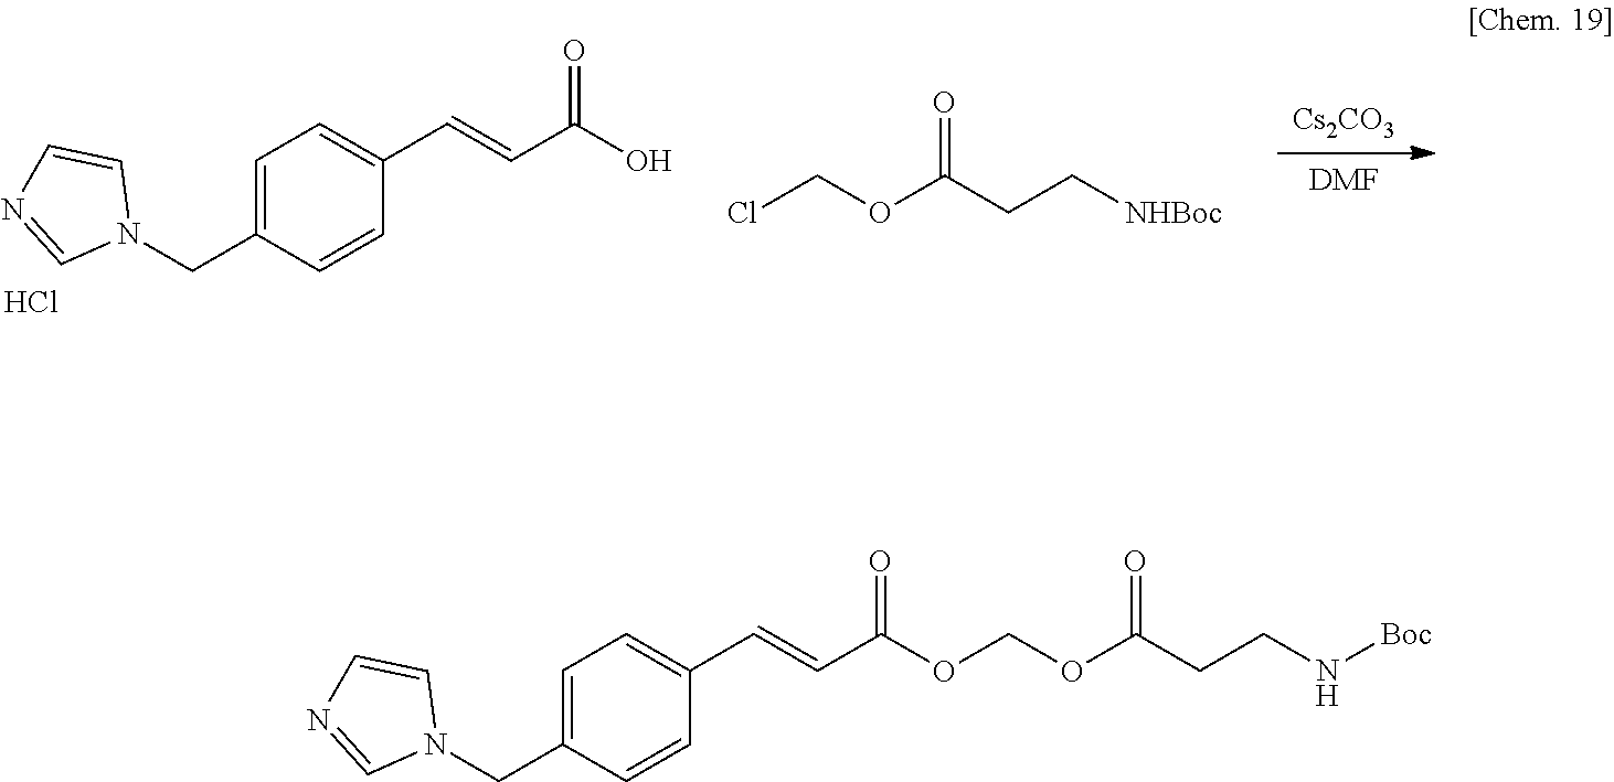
[Cs2CO3].[DMF].N1(CC2=CC=C(C=CC(=O)O)C=C2)C=CN=C1.Cl.ClCOC(CC[NHBoc])=O.N1(CC2=CC=C(C=CC(=O)OCOC(CCN[Boc])=O)C=C2)C=CN=C1
